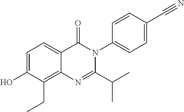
C1=C(O)C(CC)=C2C(=C1)C(=O)N(C1=CC=C(C#N)C=C1)C(C(C)C)=N2
